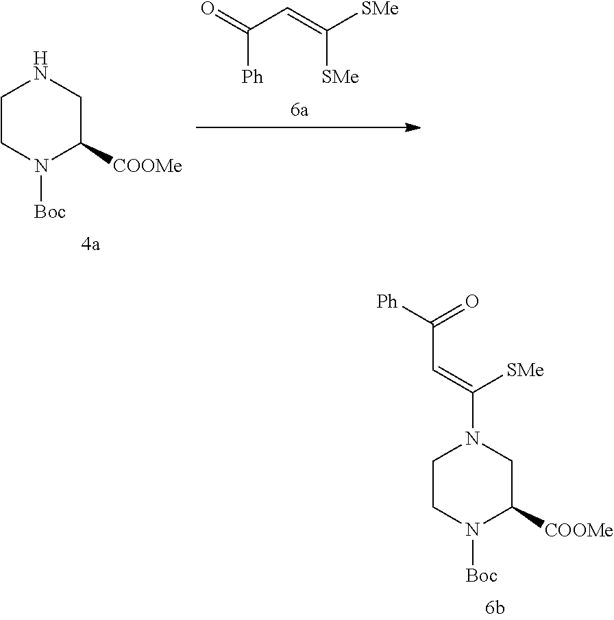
C1CN([Boc])C([COOMe])CN1C(=CC([Ph])=O)[SMe].C1CN([Boc])C([COOMe])CN1.O=C(C=C([SMe])[SMe])[Ph]
